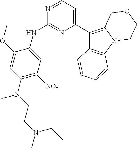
C1(C2=CC=NC(NC3=CC([NO2])=C(N(CCN(C)CC)C)C=C3OC)=N2)=C2N(C3=C1C=CC=C3)CCOC2
